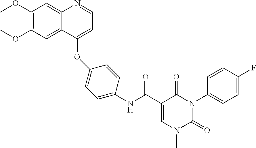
C1(OC)=C(OC)C=C2C(=C1)N=CC=C2OC1=CC=C(NC(C2=CN(C)C(=O)N(C3=CC=C(F)C=C3)C2=O)=O)C=C1
